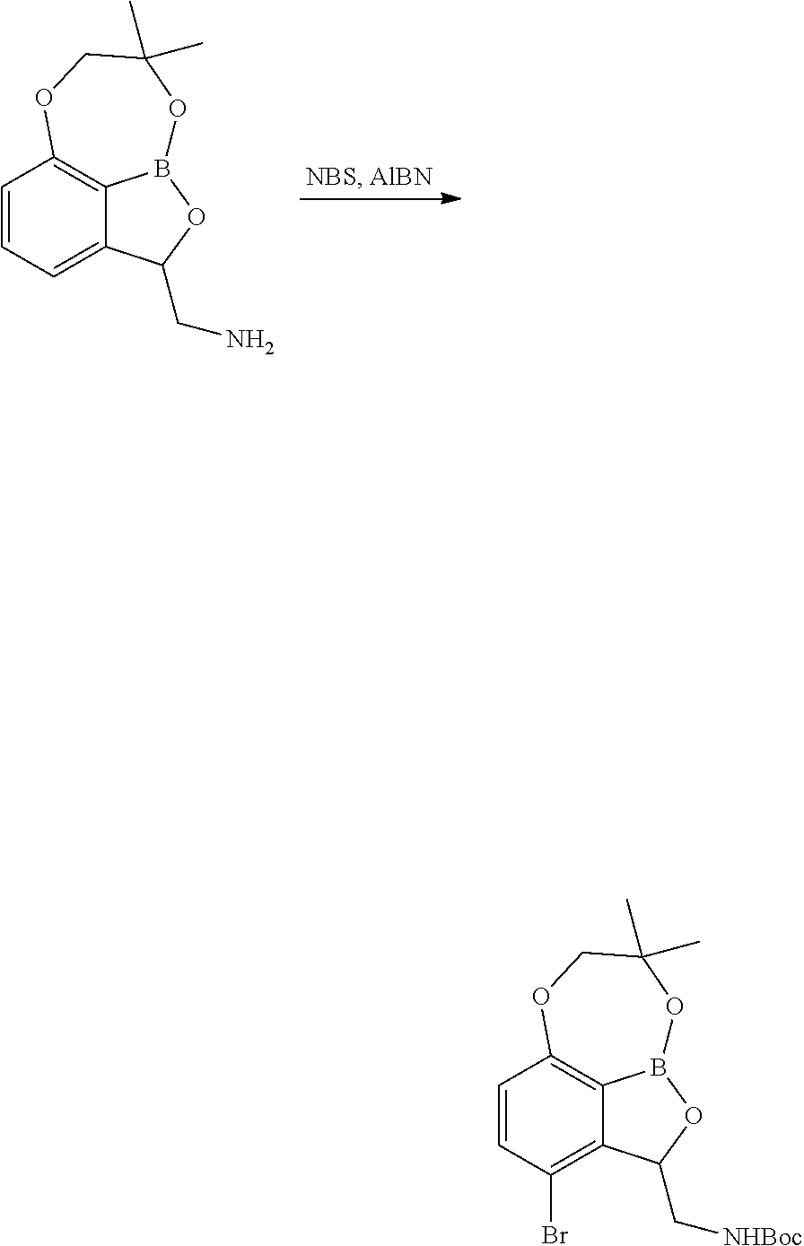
C1=CC=C2C3=C1OCC(C)(C)OB3OC2CN.C1=CC(Br)=C2C3=C1OCC(C)(C)OB3OC2C[NHBoc]
